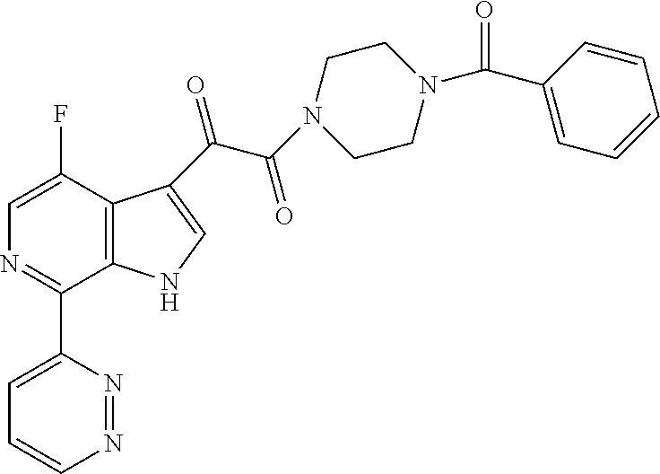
C1=C(F)C2=C(C(C3=CC=CN=N3)=N1)NC=C2C(C(N1CCN(C(C2=CC=CC=C2)=O)CC1)=O)=O
